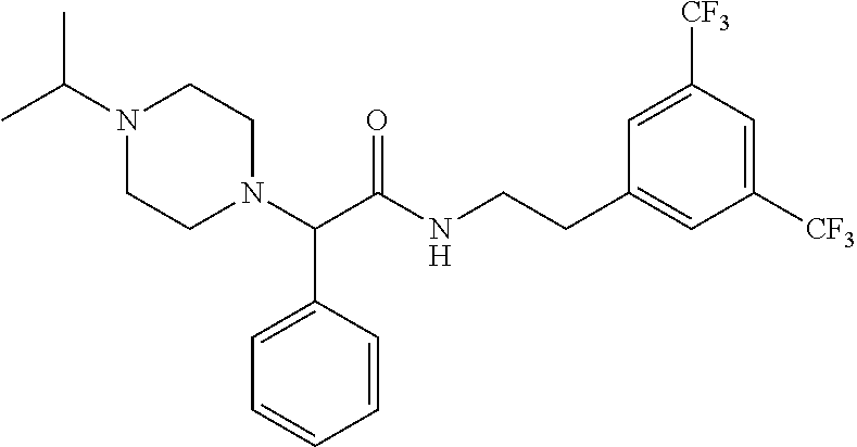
CC(C)N1CCN(C(C2=CC=CC=C2)C(=O)NCCC2=CC([CF3])=CC([CF3])=C2)CC1
